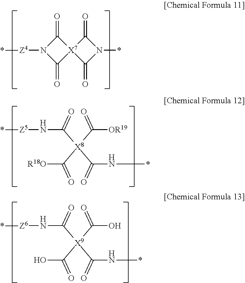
N1([Z4]*)C(=O)[X7]2(C1=O)C(=O)N(*)C2=O.[R18O]C([X8](C(N[Z5]*)=O)(C(N*)=O)C([OR19])=O)=O.OC([X9](C(N[Z6]*)=O)(C(N*)=O)C(O)=O)=O
